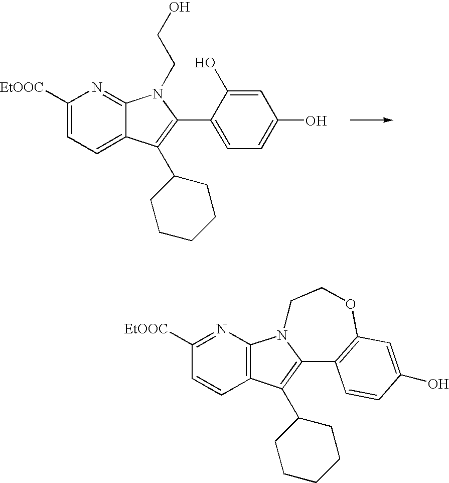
[EtOOC]C1=CC=C2C(=N1)N(CCO)C(C1=CC=C(O)C=C1O)=C2C1CCCCC1.[EtOOC]C1=NC2=C(C=C1)C(C1CCCCC1)=C1N2CCOC2=C1C=CC(O)=C2
